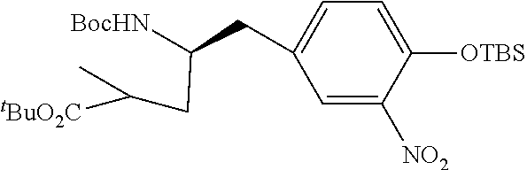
C1=C([NO2])C([OTBS])=CC=C1CC([BocHN])CC(C)[tBuO2C]
